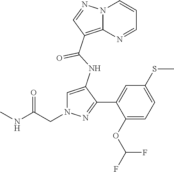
C1=C(NC(=O)C2=C3N(C=CC=N3)N=C2)C(C2=CC(SC)=CC=C2OC(F)F)=NN1CC(NC)=O
